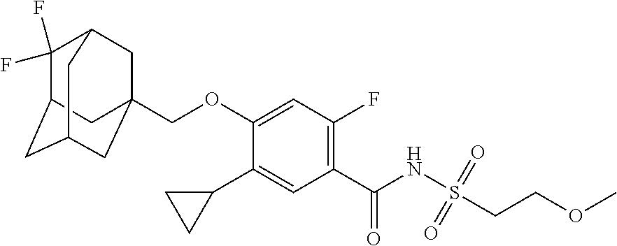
C1(C2CC2)=CC(C(NS(CCOC)(=O)=O)=O)=C(F)C=C1OCC12CC3C(F)(F)C(CC(C1)C3)C2
